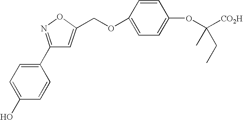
C1=C(O)C=CC(C2=NOC(COC3=CC=C(OC([CO2H])(C)CC)C=C3)=C2)=C1
